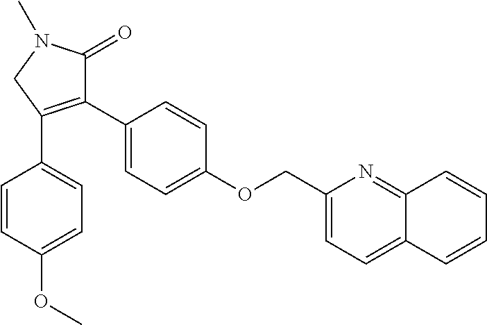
C1(C2=C(C3=CC=C(OC)C=C3)CN(C)C2=O)=CC=C(OCC2=CC=C3C(=N2)C=CC=C3)C=C1
